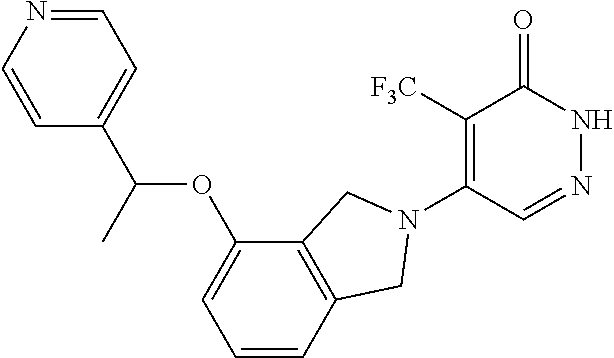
C1([F3C])=C(N2CC3=C(C(OC(C4=CC=NC=C4)C)=CC=C3)C2)C=NNC1=O
